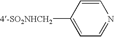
[4-SO2NHCH2]C1=CC=NC=C1
